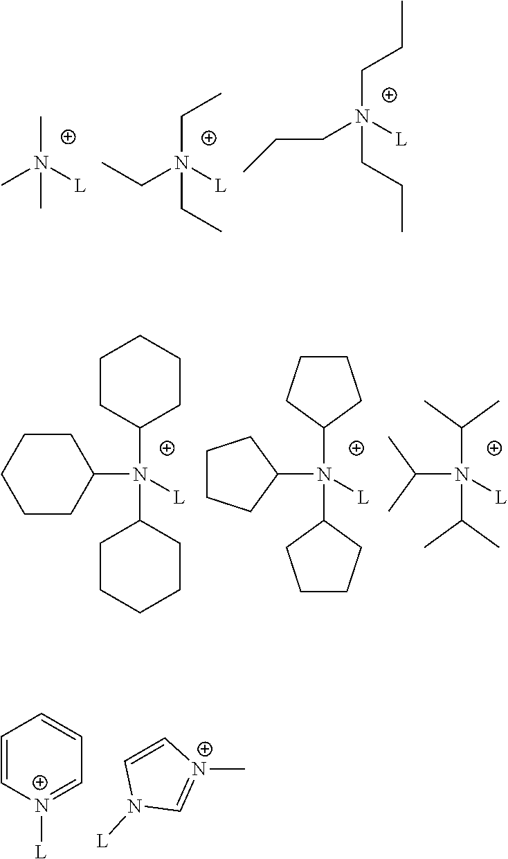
C1(N([L])(C2CCCC2)C2CCCC2)CCCC1.C(N([L])(C(C)C)C(C)C)(C)C.C1(N([L])(C2CCCCC2)C2CCCCC2)CCCCC1.C1=C[N+]([L])=CC=C1.C1=CN([L])C=[N+]1C.CN([L])(C)C.C(N([L])(CC)CC)C.C(N([L])(CCC)CCC)CC
